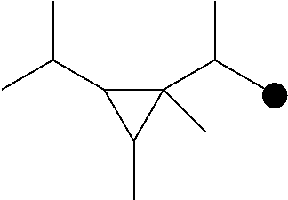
C1(C(C)C)(C)C(C(C)C)C1C
